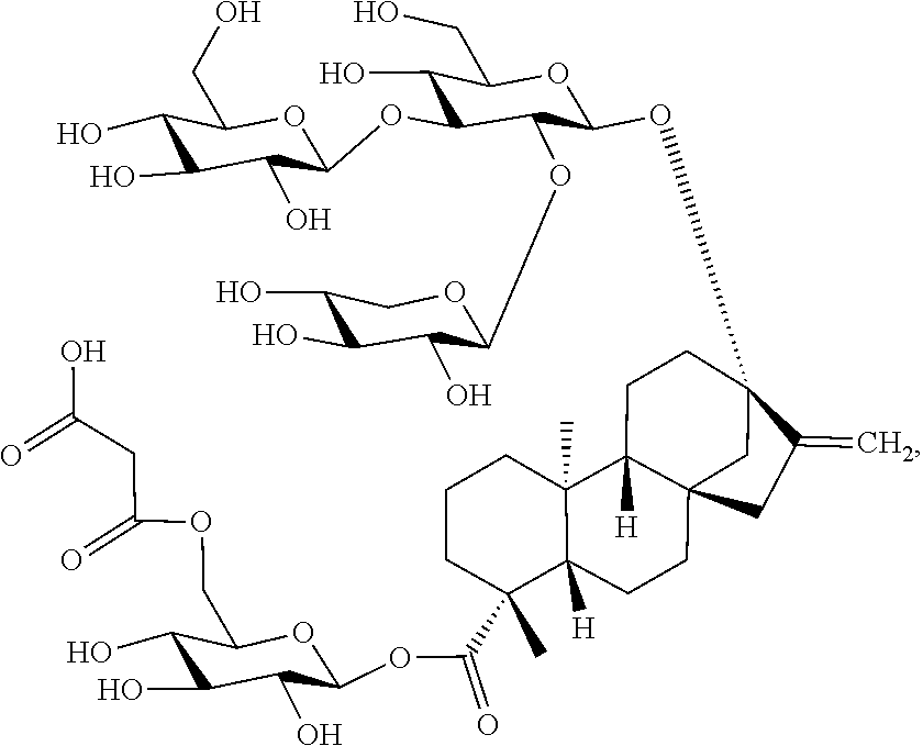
C1(O)C(O)C(OC(C2(C)CCCC3(C)C4([H])CCC5(OC6C(OC7C(O)C(O)C(O)CO7)C(OC7C(O)C(O)C(O)C(CO)O7)C(O)C(CO)O6)C(=C)CC4(CCC23[H])C5)=O)OC(COC(CC(=O)O)=O)C1O
